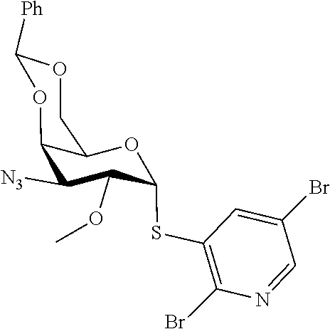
O(C1C(SC2=C(Br)N=CC(Br)=C2)OC2C(C1[N3])OC([Ph])OC2)C
